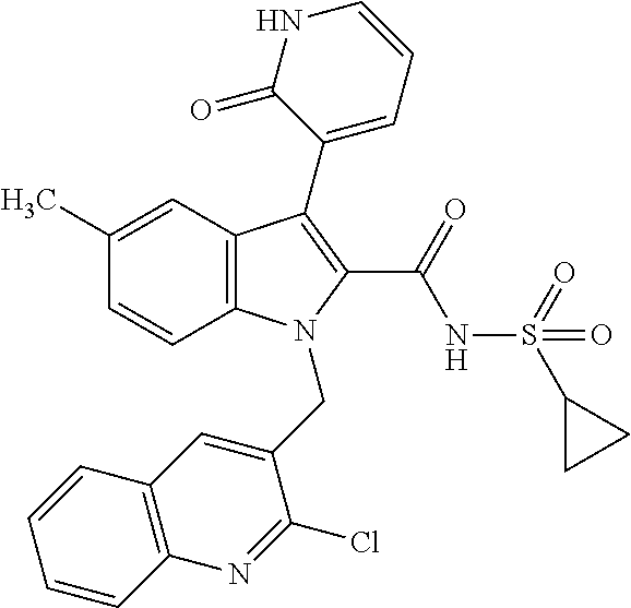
C12=C(C=C(C)C=C1)C(C1=CC=CNC1=O)=C(C(=O)NS(C1CC1)(=O)=O)N2CC1=CC2=C(N=C1Cl)C=CC=C2
